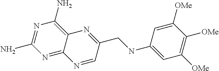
N1=C(N)N=C2C(=C1N)N=C(CNC1=CC([OMe])=C([OMe])C([OMe])=C1)C=N2
